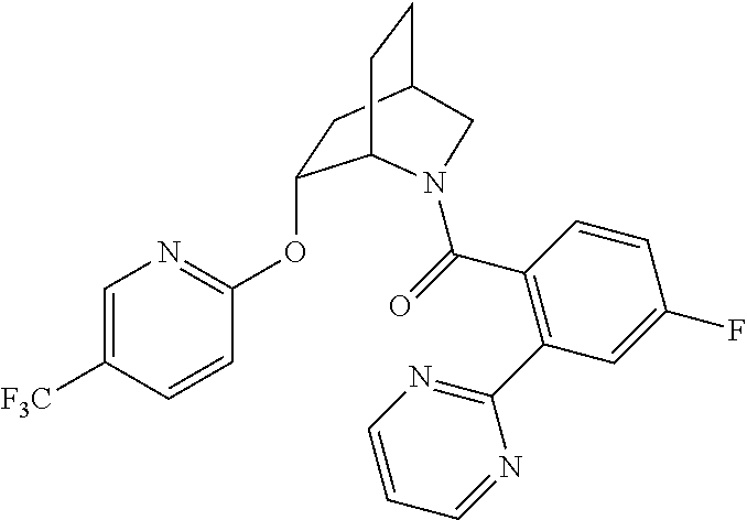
C(=O)(C1=C(C2=NC=CC=N2)C=C(F)C=C1)N1C2C(OC3=NC=C([F3C])C=C3)CC(CC2)C1
